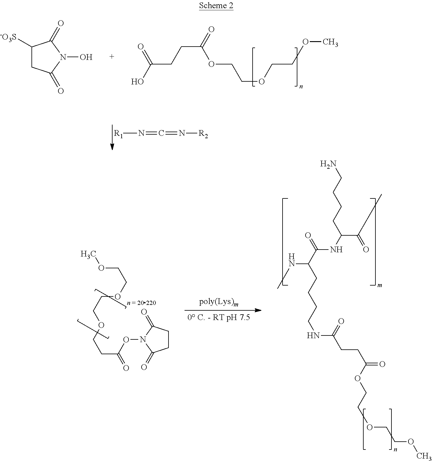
[R1]N=C=N[R2].OC(=O)CCC(=O)OCCOCCOC.C1([-O3S])CC(=O)N(O)C1=O.COCCOCCOCCC(=O)ON1C(=O)CCC1=O.NCCCCC(NC(=O)C(NC)CCCCNC(=O)CCC(=O)OCCOCCOC)C(=O)C
